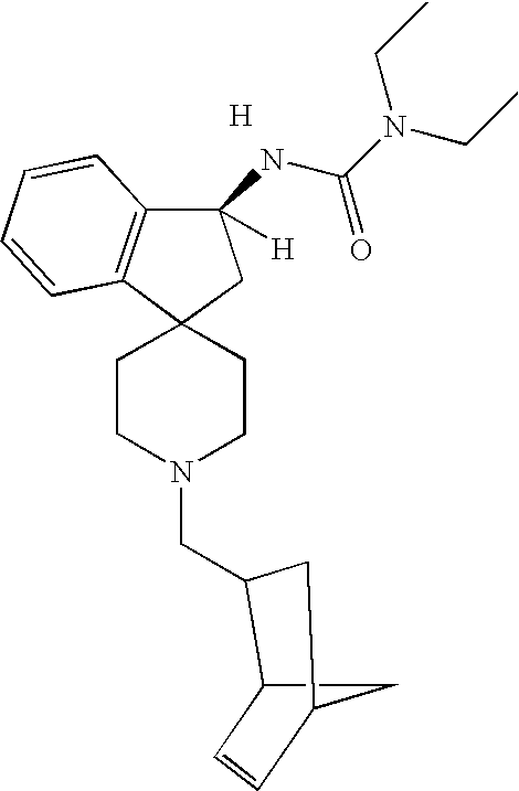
[H].C12(CCN(CC3C4C=CC(C4)C3)CC1)C1=C(C(NC(N(CC)CC)=O)([H])C2)C=CC=C1
